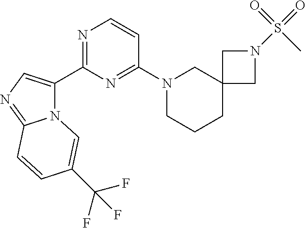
N12C(C3=NC=CC(N4CCCC5(C4)CN(S(=O)(=O)C)C5)=N3)=CN=C1C=CC(C(F)(F)F)=C2
